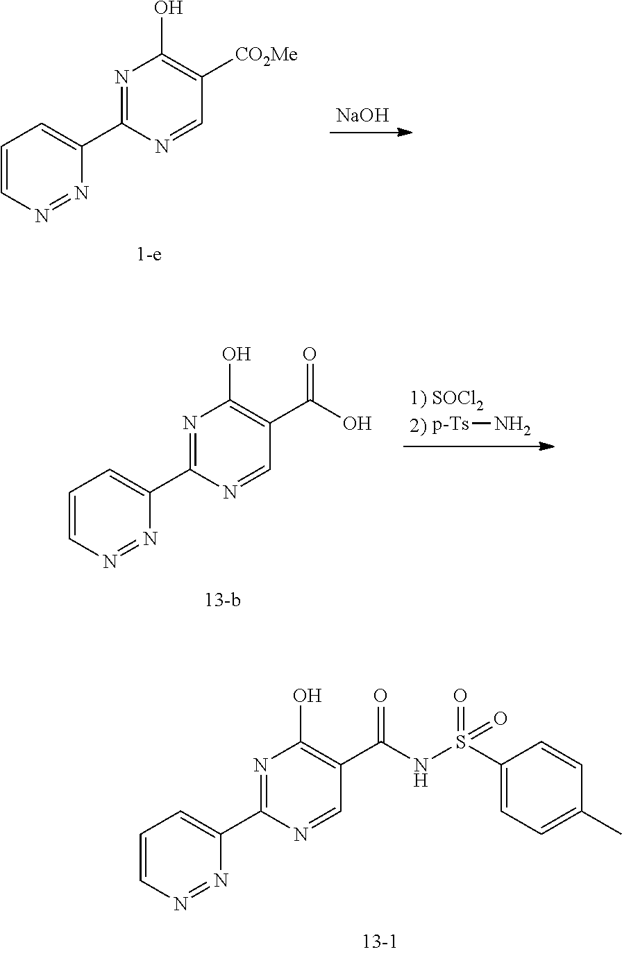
C1=CN=NC(C2=NC(O)=C(C(NS(C3=CC=C(C)C=C3)(=O)=O)=O)C=N2)=C1.C1=CN=NC(C2=NC(O)=C([CO2Me])C=N2)=C1.[NaOH].C1=CN=NC(C2=NC(O)=C(C(O)=O)C=N2)=C1.[p-Ts]N
